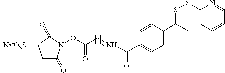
C1(C(=O)NCC(ON2C(=O)CC([+Na-O3S])C2=O)=O)=CC=C(C(C)SSC2=CC=CC=N2)C=C1
